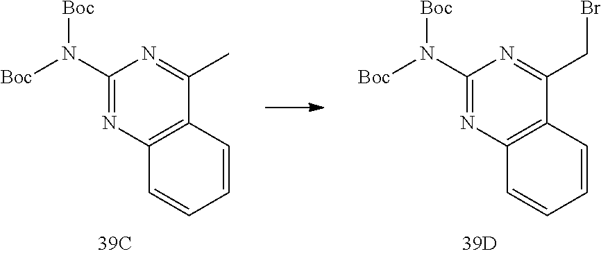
C1(N([Boc])[Boc])=NC2=C(C(C)=N1)C=CC=C2.C1(N([Boc])[Boc])=NC2=C(C(CBr)=N1)C=CC=C2
